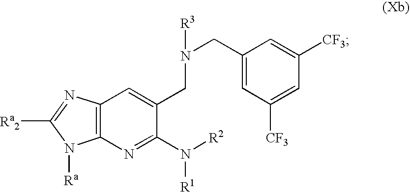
C12=C(C=C(CN(CC3=CC([CF3])=CC([CF3])=C3)[R3])C(N([R1])[R2])=N1)N=C([Ra2])N2[Ra]
